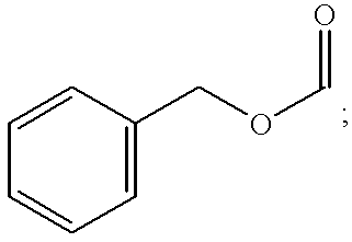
C1=CC(COC=O)=CC=C1
